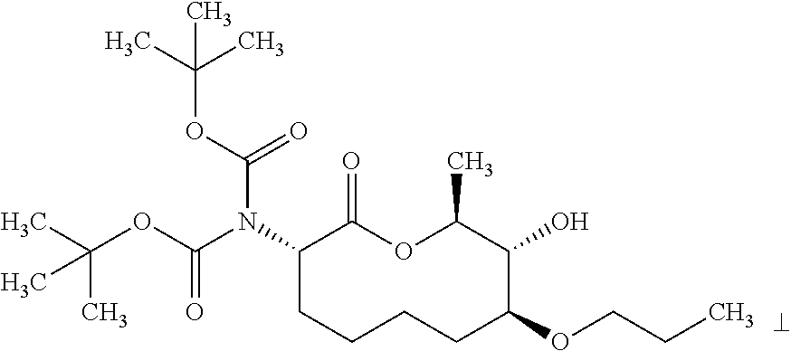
C1(N(C(OC(C)(C)C)=O)C(=O)OC(C)(C)C)CCCCC(OCCC)C(O)C(C)OC1=O
